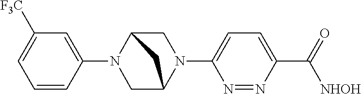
C1(N2CC3N(C4=CC=C(C([NHOH])=O)N=N4)CC2C3)=CC([CF3])=CC=C1
